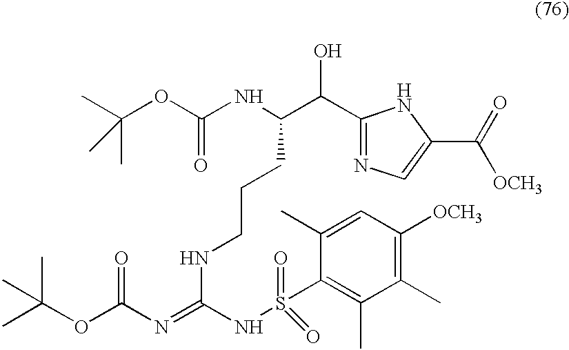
C(OC(NC(C(C1=NC=C(C(=O)[OCH3])N1)O)CCCNC(NS(=O)(=O)C1=C(C)C(C)=C([OCH3])C=C1C)=NC(OC(C)(C)C)=O)=O)(C)(C)C
